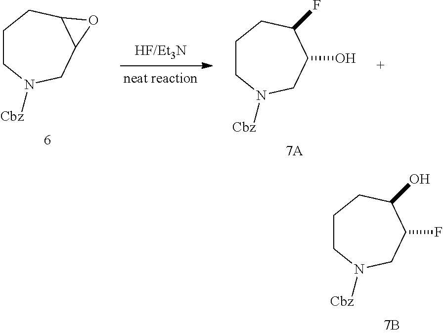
C1CN([Cbz])CC(F)C(O)C1.C1CN([Cbz])CC2C(C1)O2.C1CN([Cbz])CC(O)C(F)C1
